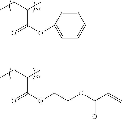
C1=CC(OC(=O)C(C)CC)=CC=C1.C(OC(=O)C(C)CC)COC(=O)C=C
